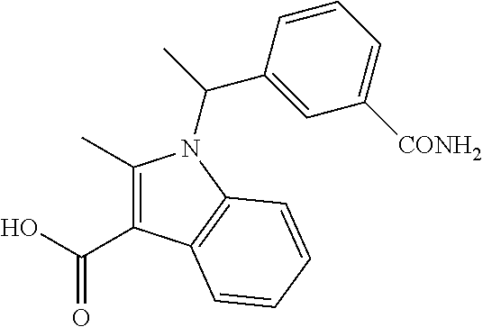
C1(C)=C(C(O)=O)C2=C(N1C(C1=CC([CONH2])=CC=C1)C)C=CC=C2
